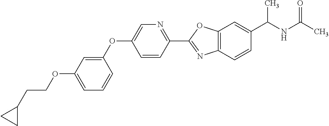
C1=C(OCCC2CC2)C=C(OC2=CN=C(C3=NC4=C(O3)C=C(C(NC(C)=O)C)C=C4)C=C2)C=C1
